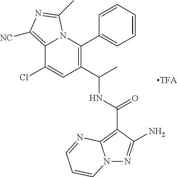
C12=C([NC])N=C(C)N1C(C1=CC=CC=C1)=C(C(NC(C1=C3N(N=C1N)C=CC=N3)=O)C)C=C2Cl
